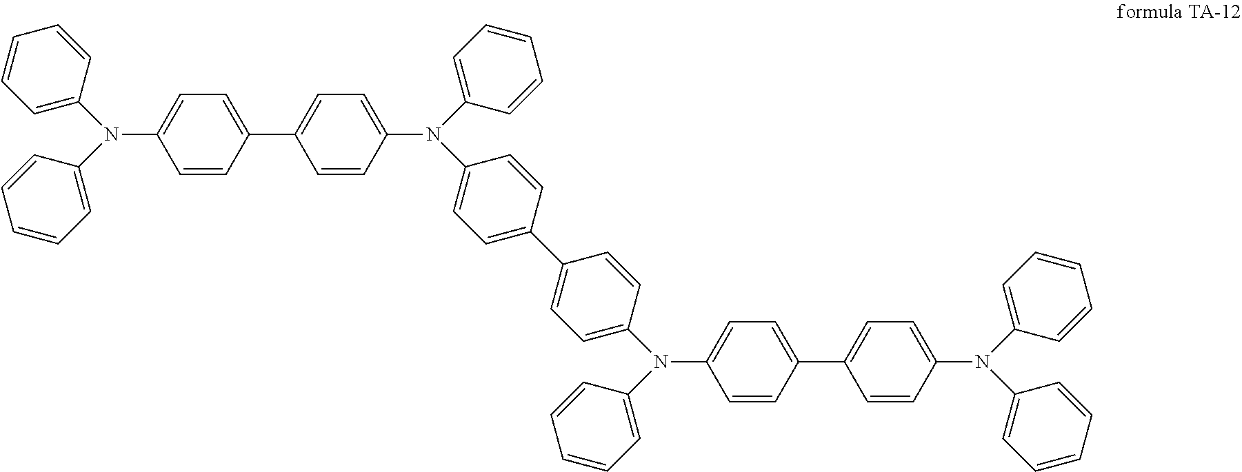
C1=CC(C2=CC=C(N(C3=CC=CC=C3)C3=CC=C(C4=CC=C(N(C5=CC=C(C6=CC=C(N(C7=CC=CC=C7)C7=CC=CC=C7)C=C6)C=C5)C5=CC=CC=C5)C=C4)C=C3)C=C2)=CC=C1N(C1=CC=CC=C1)C1=CC=CC=C1
